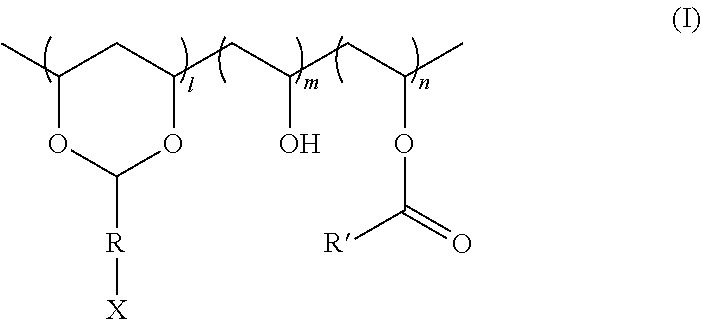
C1(C)OC([R][X])OC(CC(CC(C)OC([R])=O)O)C1
